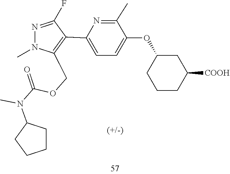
C1(N(C(OCC2=C(C3=CC=C(OC4CCCC([COOH])C4)C(C)=N3)C(F)=NN2C)=O)C)CCCC1
